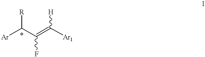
[Ar]C(C(=C([Ar1])[H])F)[R]
